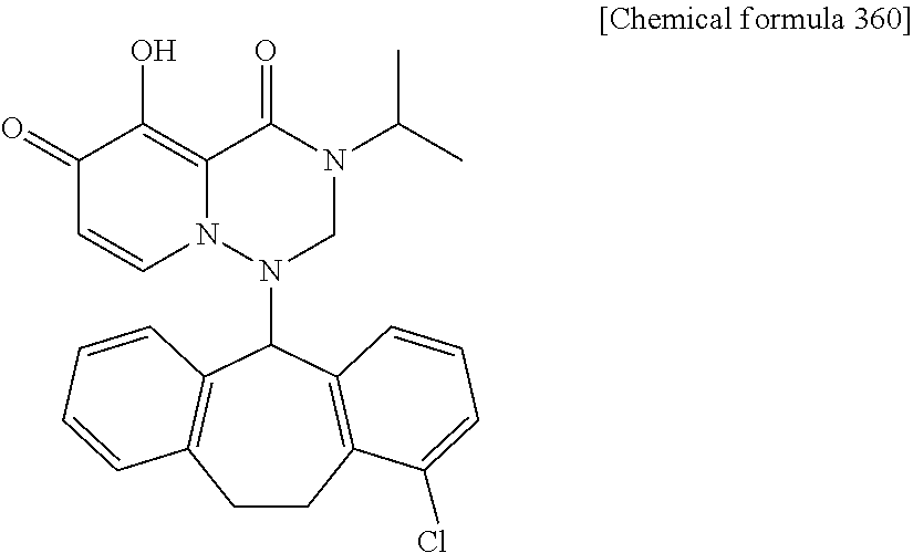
C1(=O)C=CN2C(=C1O)C(=O)N(C(C)C)CN2C1C2=C(CCC3=C1C=CC=C3)C(Cl)=CC=C2
